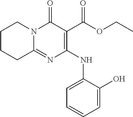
N(C1=C(C(OCC)=O)C(=O)N2C(=N1)CCCC2)C1=CC=CC=C1O
